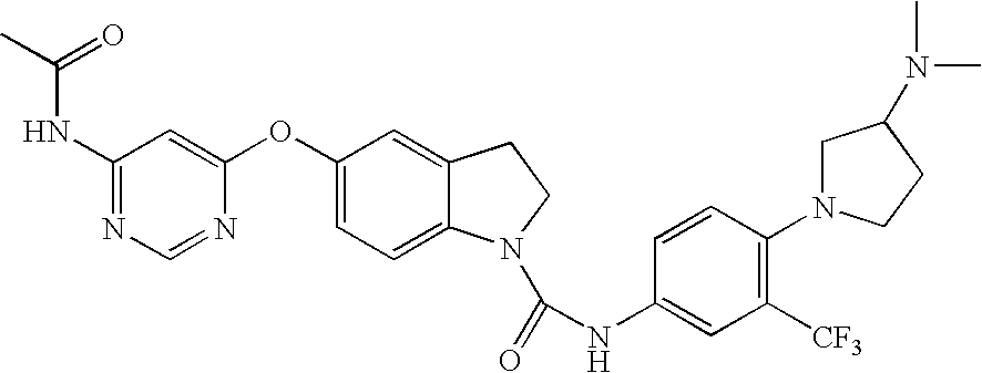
C1(NC(=O)C)=NC=NC(OC2=CC=C3C(=C2)CCN3C(=O)NC2=CC([CF3])=C(N3CC(N(C)C)CC3)C=C2)=C1
